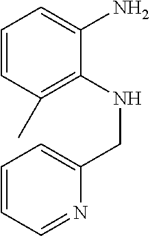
C1=CC(C)=C(NCC2=CC=CC=N2)C(N)=C1
